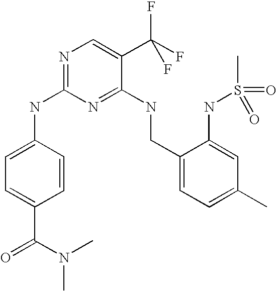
C1(CNC2=NC(NC3=CC=C(C(N(C)C)=O)C=C3)=NC=C2C(F)(F)F)=CC=C(C)C=C1NS(C)(=O)=O
